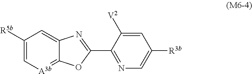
C1=C2C(=[A3b]C=C1[R5b])OC(C1=NC=C([R3b])C=C1[V2])=N2
